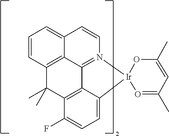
C1=CC2=CC=CC3=C2C2=N1[Ir]1(C4=CC=C(F)C(=C24)C3(C)C)O=C(C)C=C(C)O1
